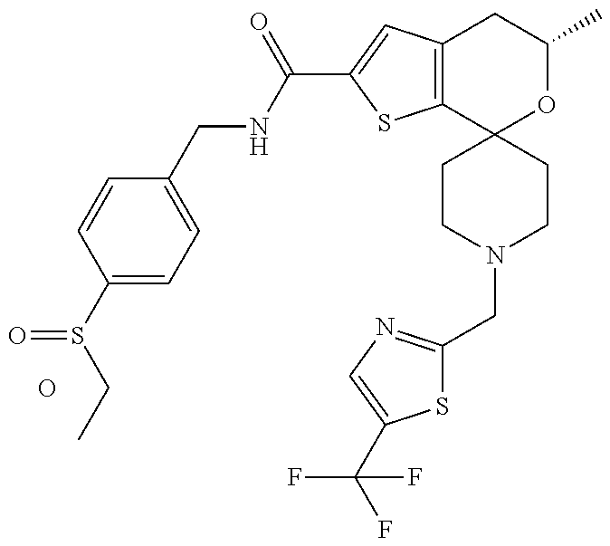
C(S(C1=CC=C(CNC(=O)C2=CC3=C(S2)C2(OC(C)C3)CCN(CC3=NC=C(C(F)(F)F)S3)CC2)C=C1)=O)C.O
